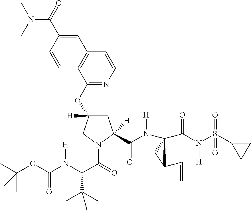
C(N(S(C1CC1)(=O)=O)[H])(=O)C1(N(C(C2([H])CC(OC3=NC=CC4=C3C=CC(C(N(C)C)=O)=C4)([H])CN2C(C(N(C(OC(C)(C)C)=O)[H])C(C)(C)C)=O)=O)[H])CC1C=C
